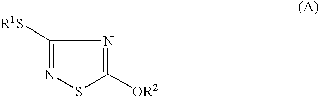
N1=C([R1S])N=C([OR2])S1
